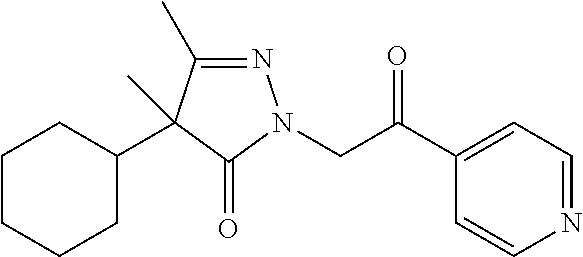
N1=C(C)C(C2CCCCC2)(C)C(=O)N1CC(C1=CC=NC=C1)=O
